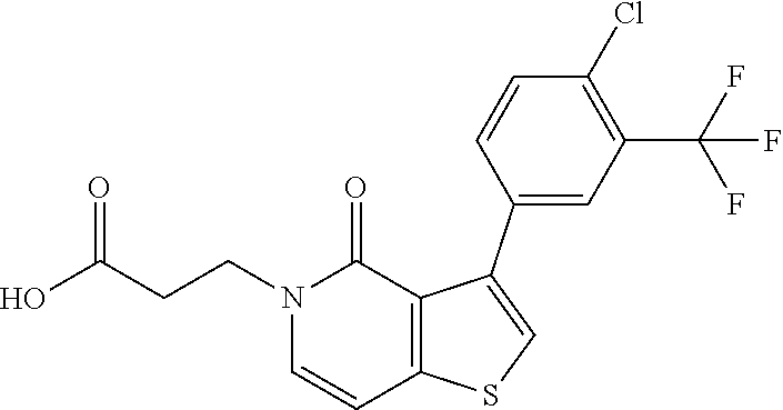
C(CCN1C(=O)C2=C(C=C1)SC=C2C1=CC(C(F)(F)F)=C(Cl)C=C1)(O)=O
